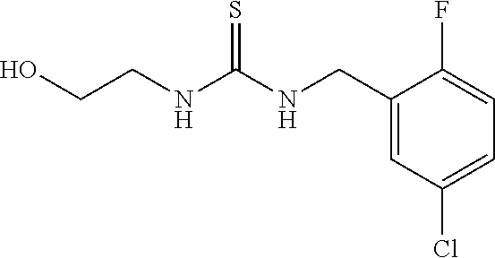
C1(CNC(NCCO)=S)=CC(Cl)=CC=C1F
